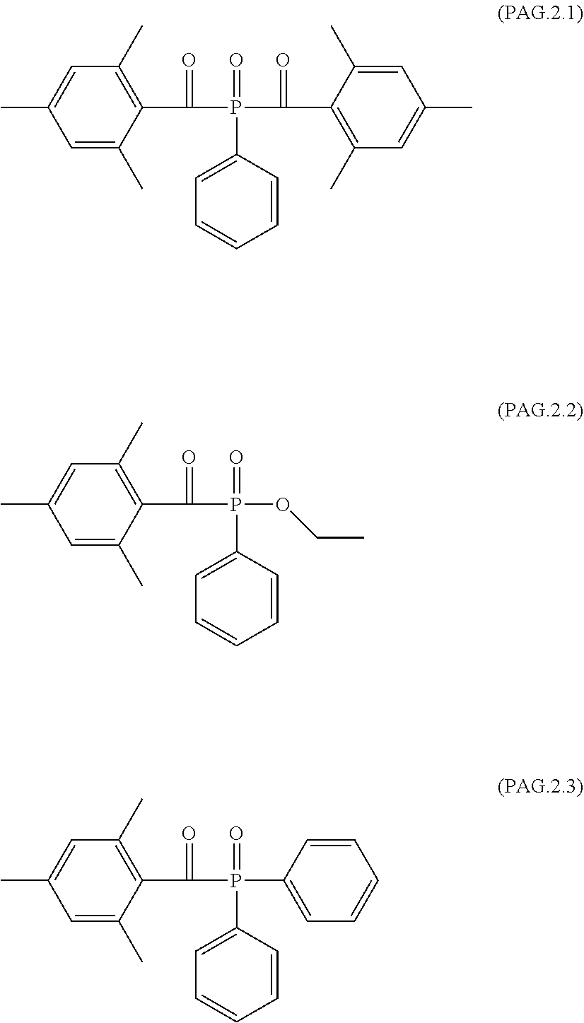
C1=C(P(=O)(C(C2=C(C)C=C(C)C=C2C)=O)C(C2=C(C)C=C(C)C=C2C)=O)C=CC=C1.C1=C(P(=O)(C(C2=C(C)C=C(C)C=C2C)=O)OCC)C=CC=C1.C1=C(P(=O)(C(C2=C(C)C=C(C)C=C2C)=O)C2=CC=CC=C2)C=CC=C1
